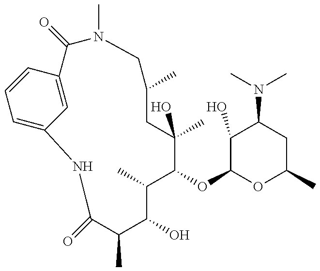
C1=C2C=C(C=C1)C(=O)N(C)CC(C)CC(C)(O)C(OC1OC(C)CC(N(C)C)C1O)C(C)C(O)C(C)C(=O)N2
